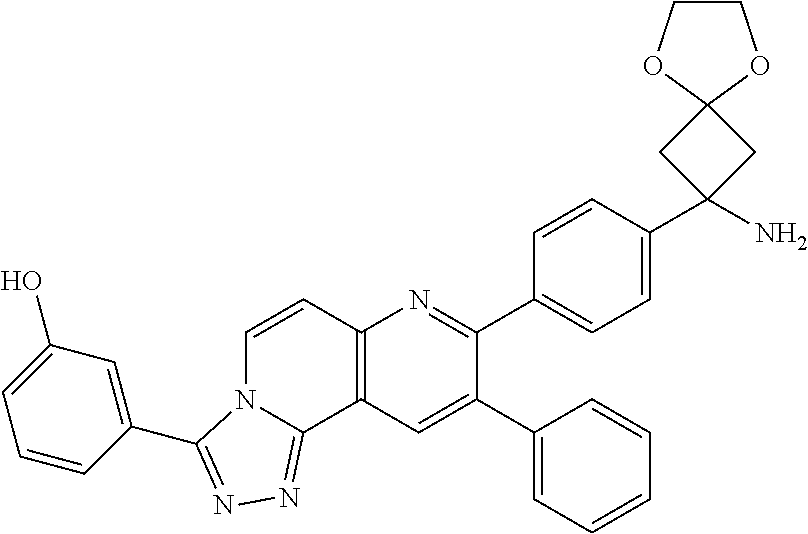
C1(C2=CC3=C(N=C2C2=CC=C(C4(N)CC5(C4)OCCO5)C=C2)C=CN2C3=NN=C2C2=CC(O)=CC=C2)=CC=CC=C1
